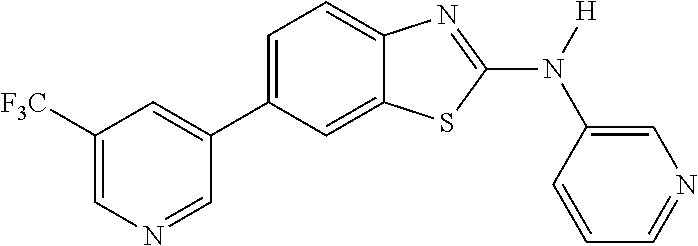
C1([F3C])=CN=CC(C2=CC=C3C(=C2)SC(N([H])C2=CN=CC=C2)=N3)=C1
